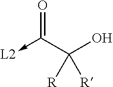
O=C(C(O)([R])[R])->[L2]
